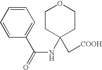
C1CC(NC(=O)C2=CC=CC=C2)(C[COOH])CCO1
